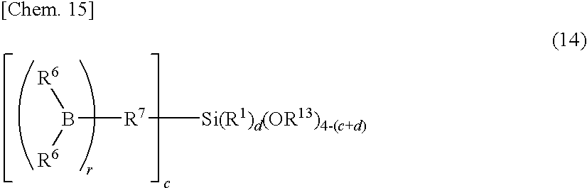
B([R6])([R6])[R7][Si(R1)d(OR13)4-(c+d)]
